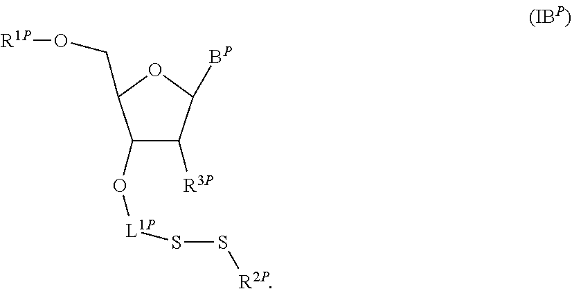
C1(O[L1P]SS[R2P])C([R3P])C([BP])OC1CO[R1P]
